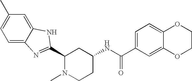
C1=C2C(=CC(C)=C1)NC(C1N(C)CCC(NC(C3=CC=C4C(=C3)OCCO4)=O)C1)=N2
